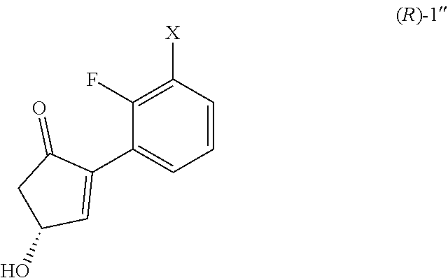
C1([X])=C(F)C(C2=CC(O)CC2=O)=CC=C1
